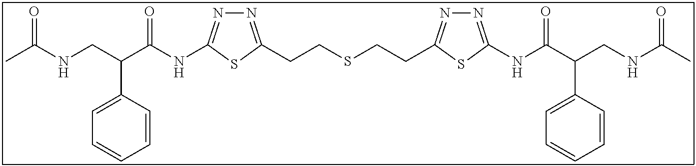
N1=C(NC(C(CNC(C)=O)C2=CC=CC=C2)=O)SC(CCSCCC2=NN=C(NC(C(CNC(C)=O)C3=CC=CC=C3)=O)S2)=N1
